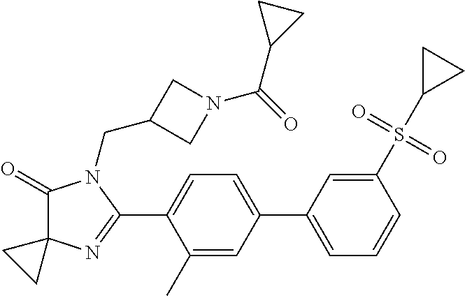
C1(=O)C2(N=C(C3=CC=C(C4=CC=CC(S(C5CC5)(=O)=O)=C4)C=C3C)N1CC1CN(C(=O)C3CC3)C1)CC2
